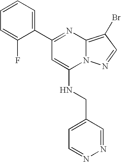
C1(C2=NC3=C(Br)C=NN3C(NCC3=CC=NN=C3)=C2)=CC=CC=C1F
